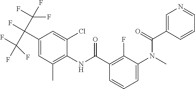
C1=C(C(F)(C(F)(F)F)C(F)(F)F)C=C(Cl)C(NC(C2=C(F)C(N(C(C3=CN=CC=C3)=O)C)=CC=C2)=O)=C1C
